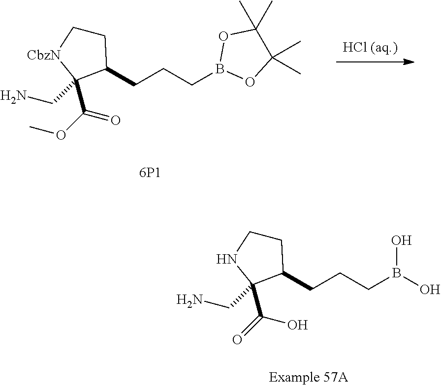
[HCl (aq.)].C1C[CbzN]C(CN)(C(OC)=O)C1CCCB1OC(C)(C)C(C)(C)O1.C1CNC(CN)(C(=O)O)C1CCCB(O)O
